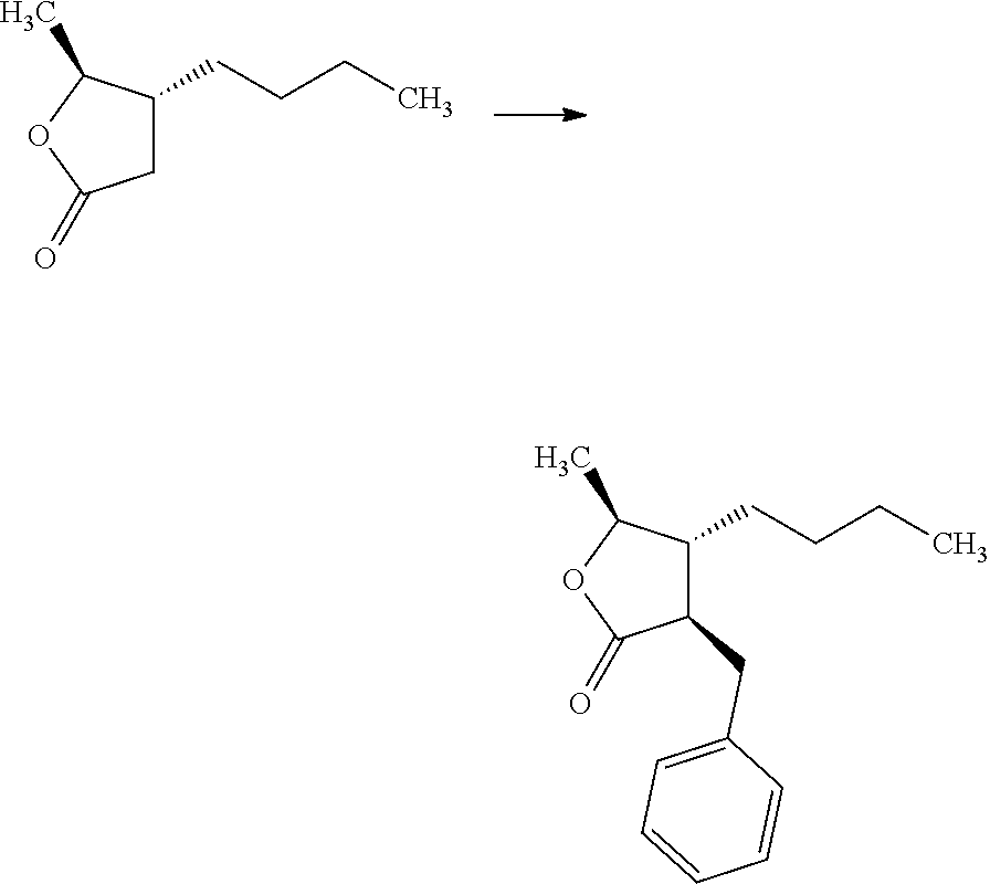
C1(CCCC)CC(=O)OC1C.C1(CCCC)C(CC2=CC=CC=C2)C(=O)OC1C
